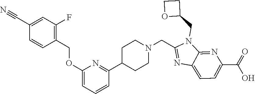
C1(COC2=CC=CC(C3CCN(CC4=NC5=CC=C(C(=O)O)N=C5N4CC4CCO4)CC3)=N2)=C(F)C=C(C#N)C=C1
